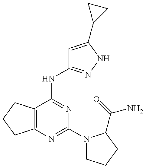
C12=C(C(NC3=NNC(C4CC4)=C3)=NC(N3CCCC3C(=O)N)=N1)CCC2
